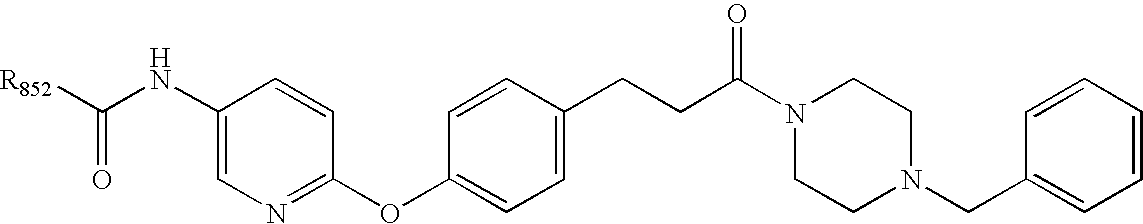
C1(NC([R852])=O)=CN=C(OC2=CC=C(CCC(N3CCN(CC4=CC=CC=C4)CC3)=O)C=C2)C=C1
